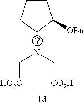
N(C[CO2H])C[HO2C].C1CCCC1[OBn]
